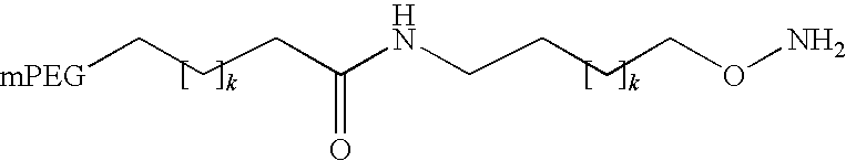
[mPEG]CCCC(NCCCCON)=O
